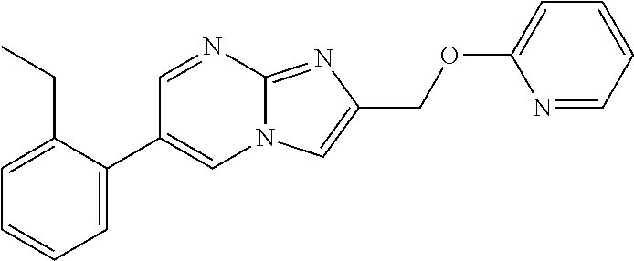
C1=C(C2=CN3C(=NC(COC4=CC=CC=N4)=C3)N=C2)C(CC)=CC=C1
